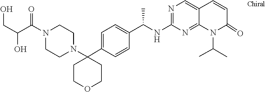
N1(C(C)C)C2=NC(NC(C3=CC=C(C4(N5CCN(C(C(CO)O)=O)CC5)CCOCC4)C=C3)C)=NC=C2C=CC1=O
